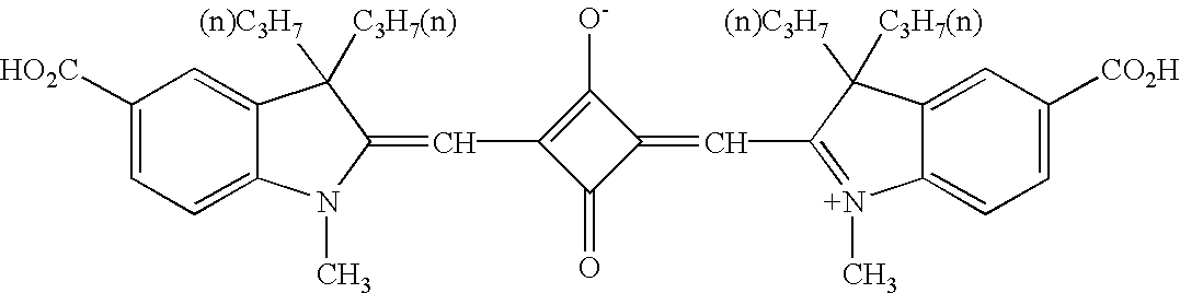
C1([HO2C])=CC=C2C(=C1)C([C3H7(n)])([(n)C3H7])C(=CC1=C([O-])C(=CC3=[N+](C)C4=CC=C([CO2H])C=C4C3([(n)C3H7])[C3H7(n)])C1=O)N2C
